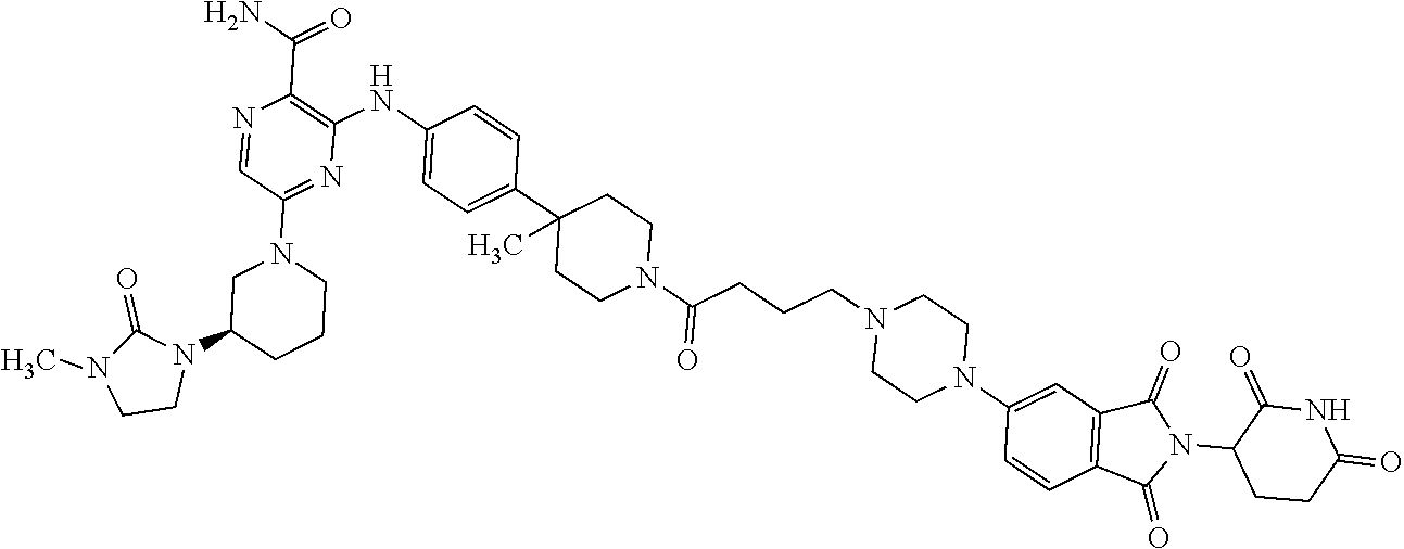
C1(=O)N(C)CCN1C1CN(C2=NC(NC3=CC=C(C4(C)CCN(C(CCCN5CCN(C6=CC7=C(C=C6)C(=O)N(C6C(=O)NC(=O)CC6)C7=O)CC5)=O)CC4)C=C3)=C(C(=O)N)N=C2)CCC1
